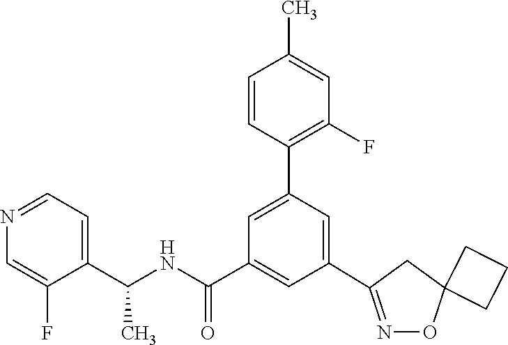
C1(C2=NOC3(C2)CCC3)=CC(C2=C(F)C=C(C)C=C2)=CC(C(NC(C2=CC=NC=C2F)C)=O)=C1
